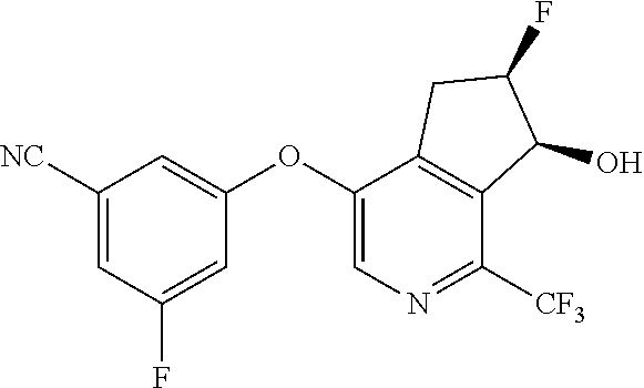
C1(OC2=CC([NC])=CC(F)=C2)=CN=C([CF3])C2=C1CC(F)C2O
